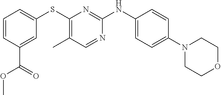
C1=CC(C(OC)=O)=CC(SC2=C(C)C=NC(NC3=CC=C(N4CCOCC4)C=C3)=N2)=C1
